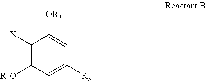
C1([X])=C([R1O])C=C([R5])C=C1[OR3]
